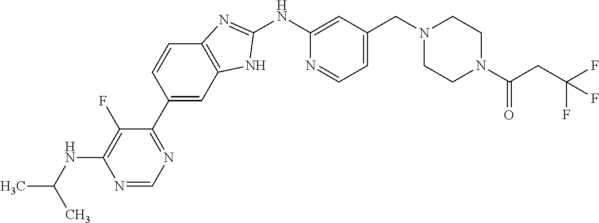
C1=CC(C2=NC=NC(NC(C)C)=C2F)=CC2=C1N=C(NC1=CC(CN3CCN(C(CC(F)(F)F)=O)CC3)=CC=N1)N2
